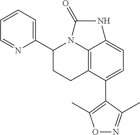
C12=C3C(C4=C(C)ON=C4C)=CC=C1NC(=O)N2C(C1=CC=CC=N1)CC3
